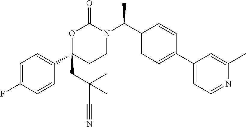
C1=C(F)C=CC(C2(CC(C#N)(C)C)CCN(C(C3=CC=C(C4=CC=NC(C)=C4)C=C3)C)C(=O)O2)=C1
